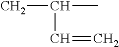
CC(C=C)C
